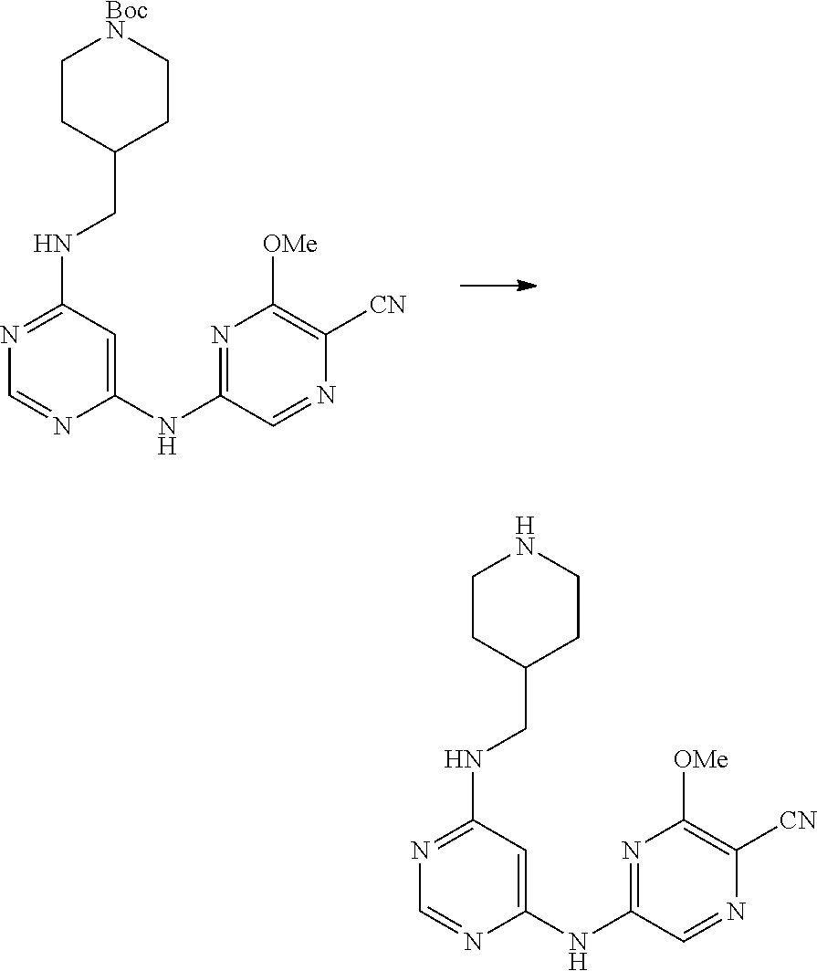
N1=C(NC2=CC(NCC3CC[BocN]CC3)=NC=N2)C=NC([CN])=C1[OMe].N1=C(NC2=CC(NCC3CCNCC3)=NC=N2)C=NC([CN])=C1[OMe]
